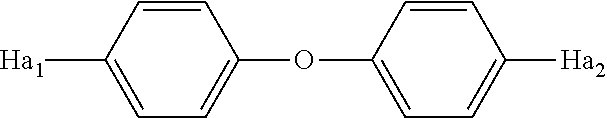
C1=C([Ha1])C=CC(OC2=CC=C([Ha2])C=C2)=C1
